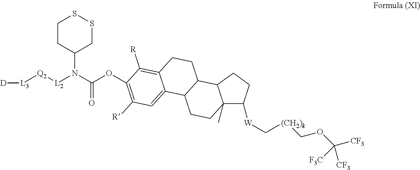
[L3]([D])[Q2][L2]N(C1CSSCC1)C(OC1=C([R])C=C2C3C(C4C(C)(C([W]C[(CH2)k]COC([CF3])([F3C])[CF3])CC4)CC3)CCC2=C1[R])=O
